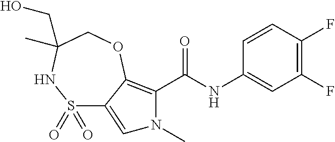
S1(=O)(=O)C2=CN(C)C(C(NC3=CC(F)=C(F)C=C3)=O)=C2OCC(C)(CO)N1
